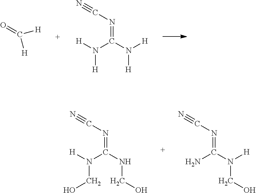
O=C([H])[H].[H]N(C(N([H])[H])=NC#N)[H].[H]N(C(NCO)=NC#N)CO.NC(N(CO)[H])=NC#N
